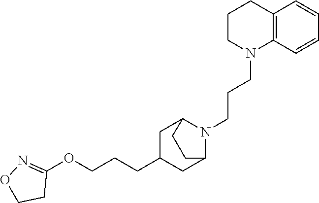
C12=C(C=CC=C1)N(CCCN1C3CC(CCCOC4=NOCC4)CC1CC3)CCC2
